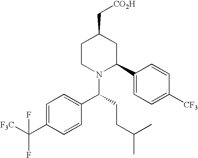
C1=C(C(F)([F3C])F)C=CC(C(N2C(C3=CC=C([CF3])C=C3)CC(C[CO2H])CC2)CCC(C)C)=C1
